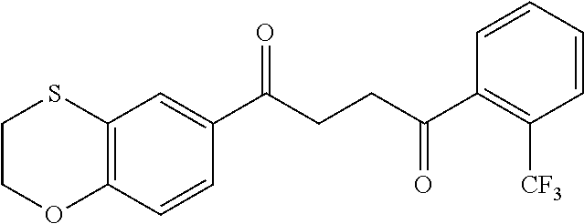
C12=C(C=CC(C(CCC(C3=C([CF3])C=CC=C3)=O)=O)=C1)OCCS2
